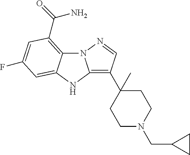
N12C3=C(C(N)=O)C=C(F)C=C3NC1=C(C1(C)CCN(CC3CC3)CC1)C=N2
